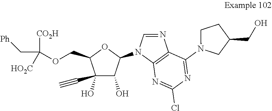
C1(O)(C#C)C(O)C(N2C3=C(N=C2)C(N2CC(CO)CC2)=NC(Cl)=N3)OC1COC(C[Ph])([CO2H])[HO2C]
